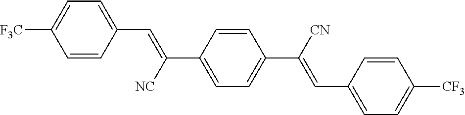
C1=C([F3C])C=CC(C=C(C2=CC=C(C([CN])=CC3=CC=C([CF3])C=C3)C=C2)[NC])=C1
